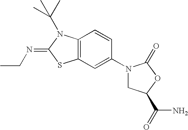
C12=C(C=CC(N3CC(C(N)=O)OC3=O)=C1)N(C(C)(C)C)C(=NCC)S2
